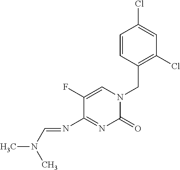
C1(=O)N(CC2=C(Cl)C=C(Cl)C=C2)C=C(F)C(N=CN(C)C)=N1
